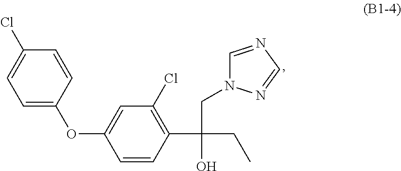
C1=C(OC2=CC(Cl)=C(C(CC)(CN3C=NC=N3)O)C=C2)C=CC(Cl)=C1
